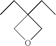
C1OCC1(CC)CC
